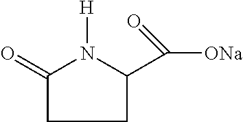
C1C(C([ONa])=O)N([H])C(=O)C1
